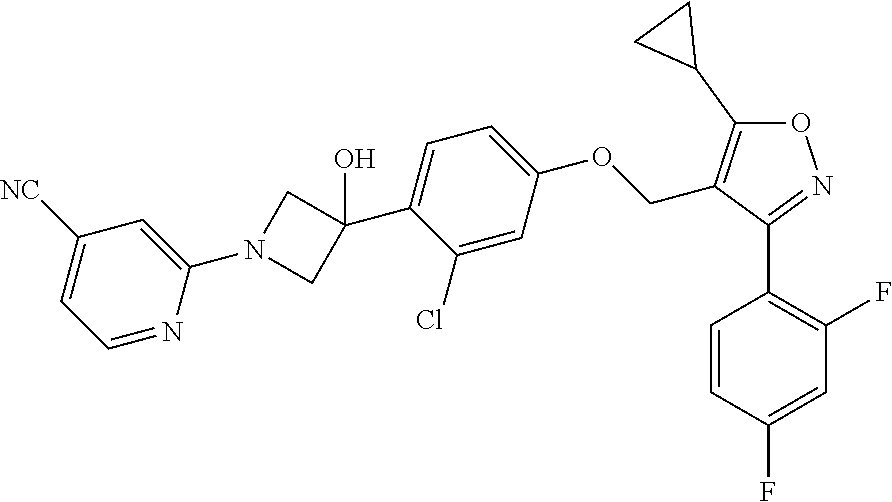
C1=CC(F)=CC(F)=C1C1=NOC(C2CC2)=C1COC1=CC=C(C2(O)CN(C3=CC([NC])=CC=N3)C2)C(Cl)=C1
